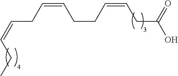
C(C(=O)O)C=CCCC=CCC=CCC
